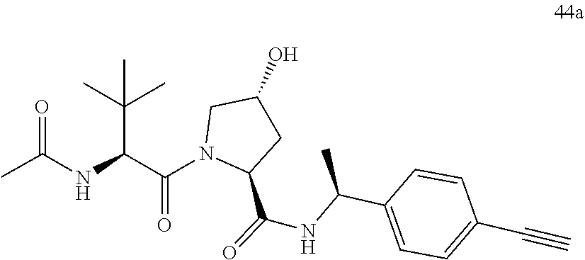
C1=CC(C(NC(=O)C2N(C(C(NC(=O)C)C(C)(C)C)=O)CC(O)C2)C)=CC=C1C#C
